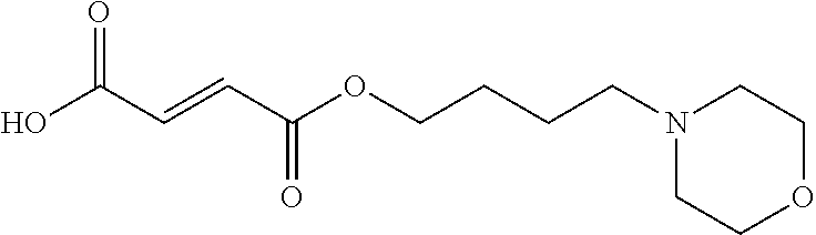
C(OC(C=CC(O)=O)=O)CCCN1CCOCC1
